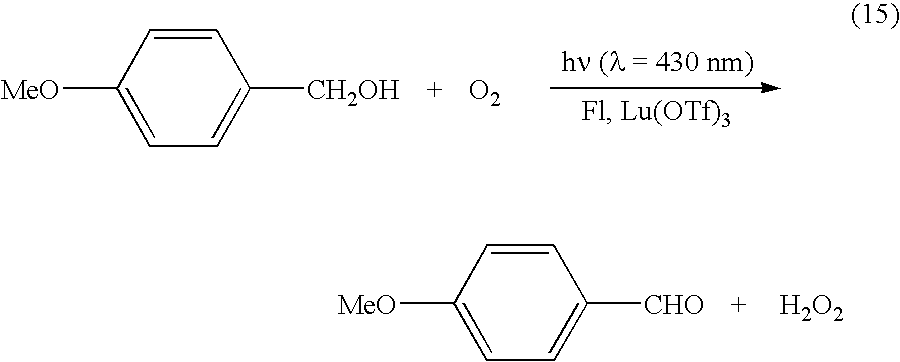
C1=CC([MeO])=CC=C1[CH2OH].[O2].C1=CC([MeO])=CC=C1[CHO].[H2O2]
